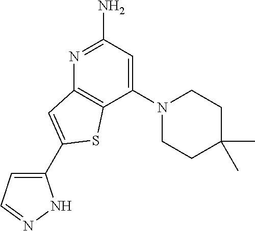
C1(N2CCC(C)(C)CC2)=CC(N)=NC2=C1SC(C1=CC=NN1)=C2
